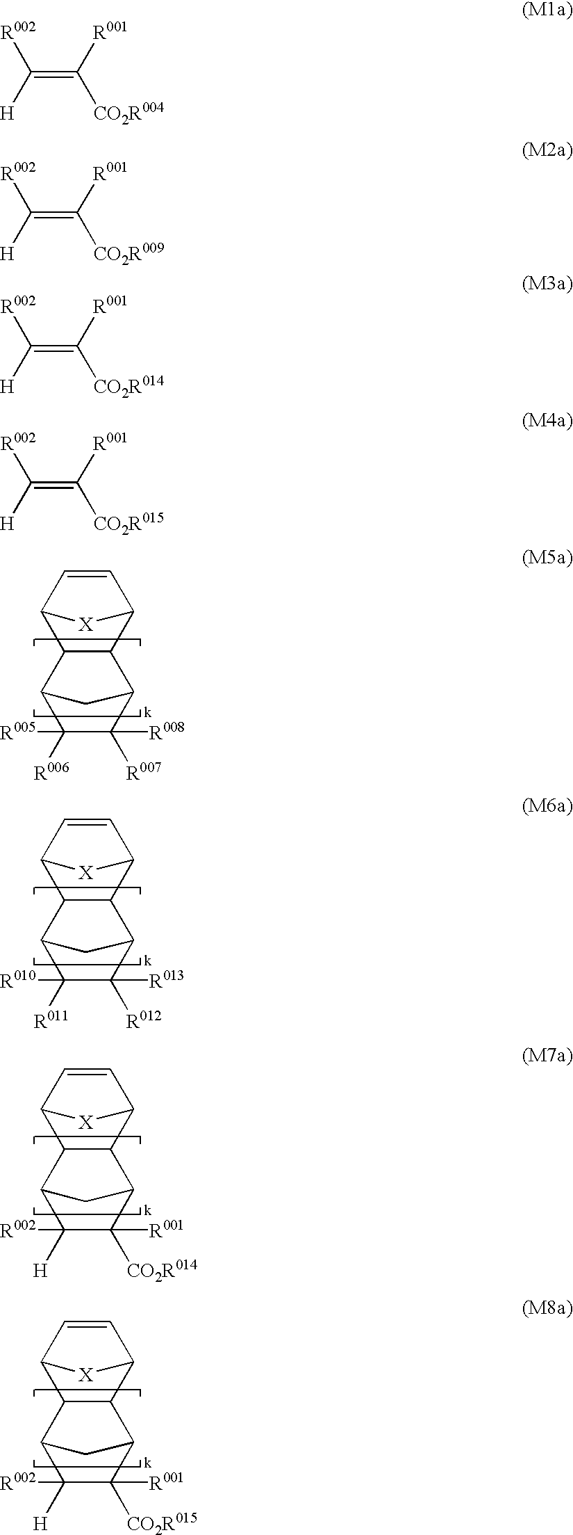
C12C(C3C=CC1[X]3)C1C([R008])([R007])C([R005])([R006])C2C1.C12C(C3C=CC1[X]3)C1C([R013])([R012])C([R010])([R011])C2C1.C12C(C3C=CC1[X]3)C1C([R001])([CO2R014])C([R002])([H])C2C1.C12C(C3C=CC1[X]3)C1C([R001])([CO2R015])C([R002])([H])C2C1.[R002]C([H])=C([R001])[CO2R004].[R002]C([H])=C([R001])[CO2R009].[R002]C([H])=C([R001])[CO2R014].[R002]C([H])=C([R001])[CO2R015]
